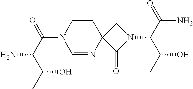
C1CN(C(C(C(C)O)N)=O)C=NC12C(=O)N(C(C(O)C)C(N)=O)C2
